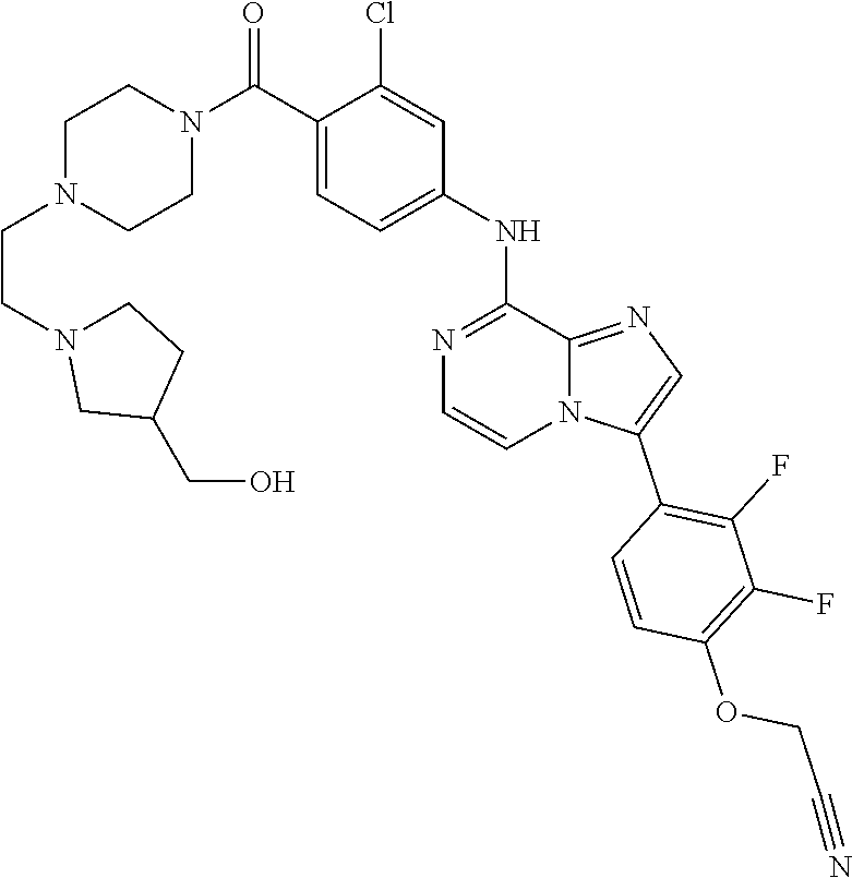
C1N(CCN2CCC(CO)C2)CCN(C(C2=CC=C(NC3=NC=CN4C3=NC=C4C3=C(F)C(F)=C(OCC#N)C=C3)C=C2Cl)=O)C1
